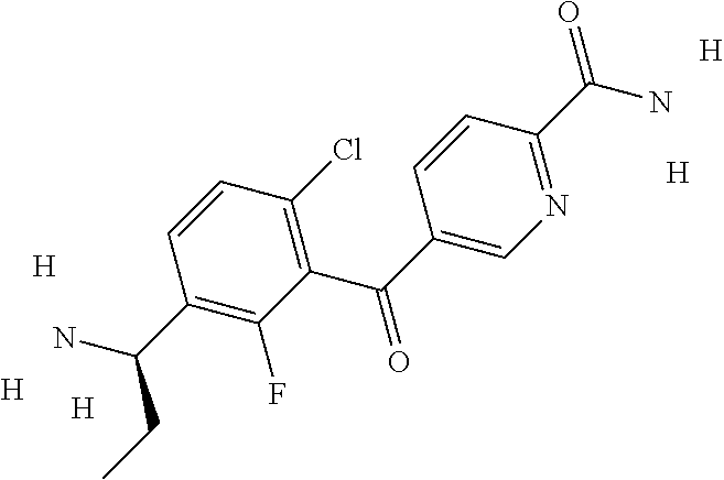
C1(C(C2=CN=C(C(N)=O)C=C2)=O)=C(Cl)C=CC(C(N)CC)=C1F.[H].[H].[H].[H].[H]
